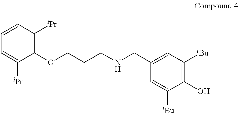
C1=CC([iPr])=C(OCCCNCC2=CC([tBu])=C(O)C([tBu])=C2)C([iPr])=C1
